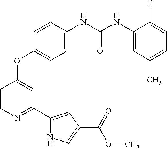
C1=CN=C(C2=CC(C(=O)OC)=CN2)C=C1OC1=CC=C(NC(NC2=CC(C)=CC=C2F)=O)C=C1
